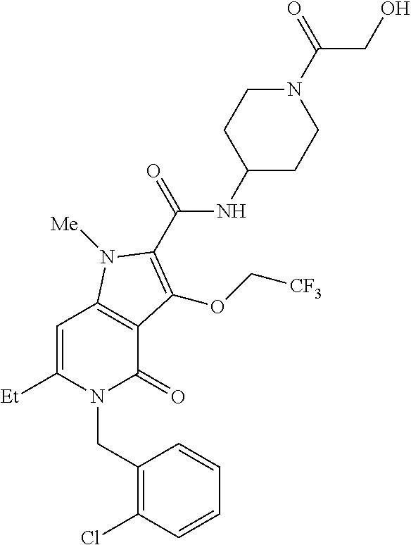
C1=C([Et])N(CC2=C(Cl)C=CC=C2)C(=O)C2=C1N([Me])C(C(=O)NC1CCN(C(=O)CO)CC1)=C2OC[CF3]
